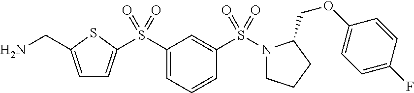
C1=C(CN)SC(S(C2=CC=CC(S(N3CCCC3COC3=CC=C(F)C=C3)(=O)=O)=C2)(=O)=O)=C1
